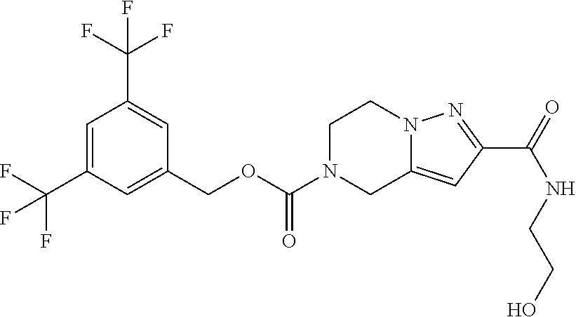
C1=C(C(F)(F)F)C=C(COC(N2CC3=CC(C(NCCO)=O)=NN3CC2)=O)C=C1C(F)(F)F
